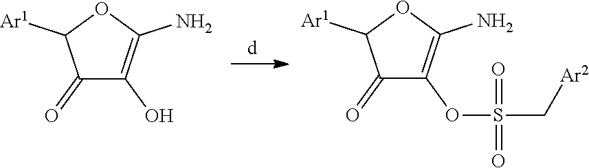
C1(=O)C(O)=C(N)OC1[Ar1].C1(=O)C(OS(=O)(C[Ar2])=O)=C(N)OC1[Ar1]
